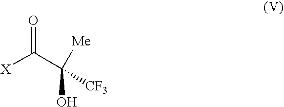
[X]C(C([Me])(O)[CF3])=O
